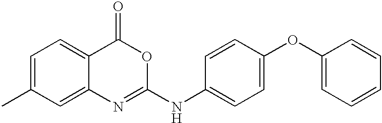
C1=C(C)C=C2C(=C1)C(=O)OC(NC1=CC=C(OC3=CC=CC=C3)C=C1)=N2
